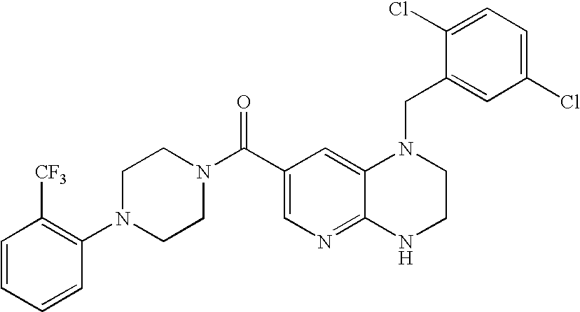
C1(Cl)=CC=C(Cl)C=C1CN1C2=CC(C(=O)N3CCN(C4=C([CF3])C=CC=C4)CC3)=CN=C2NCC1
